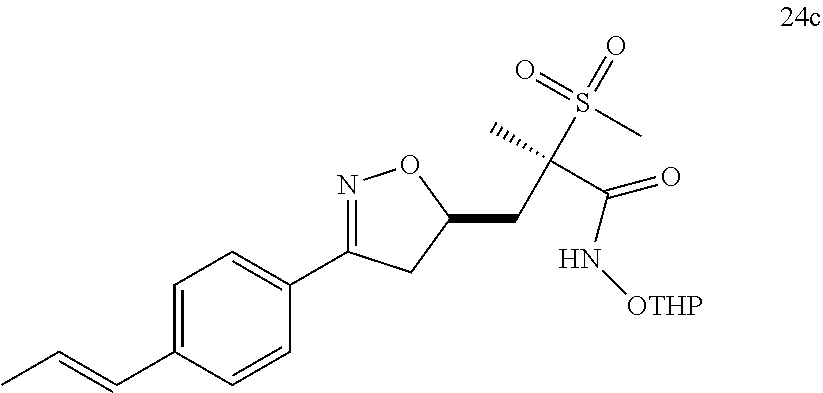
C1=C(C=CC)C=CC(C2=NOC(CC(C)(S(=O)(C)=O)C(=O)N[OTHP])C2)=C1
